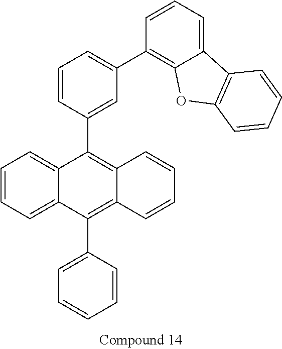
C12=CC=CC=C1C(C1=CC=CC=C1)=C1C(=C2C2=CC(C3=C4C(=CC=C3)C3=C(O4)C=CC=C3)=CC=C2)C=CC=C1
